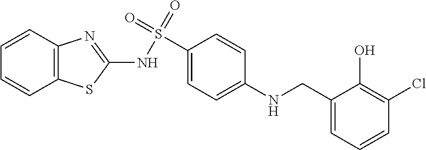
C1(NS(C2=CC=C(NCC3=CC=CC(Cl)=C3O)C=C2)(=O)=O)=NC2=C(S1)C=CC=C2
